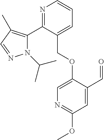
N1(C(C)C)C(C2=NC=CC=C2COC2=CN=C(OC)C=C2C=O)=C(C)C=N1
